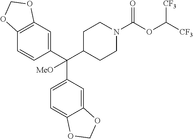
C1(C(C2CCN(C(OC([CF3])[CF3])=O)CC2)(C2=CC=C3C(=C2)OCO3)[MeO])=CC2=C(C=C1)OCO2
